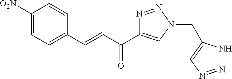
C1([O2N])=CC=C(C=CC(=O)C2=CN(CC3=CN=NN3)N=N2)C=C1
